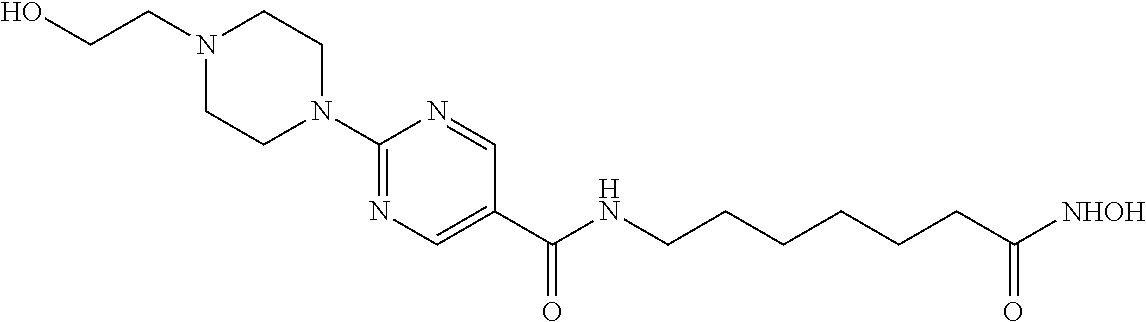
C1(N2CCN(CCO)CC2)=NC=C(C(=O)NCCCCCCC([NHOH])=O)C=N1
